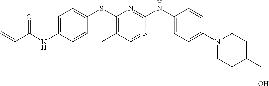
C1=C(NC(C=C)=O)C=CC(SC2=C(C)C=NC(NC3=CC=C(N4CCC(CO)CC4)C=C3)=N2)=C1
